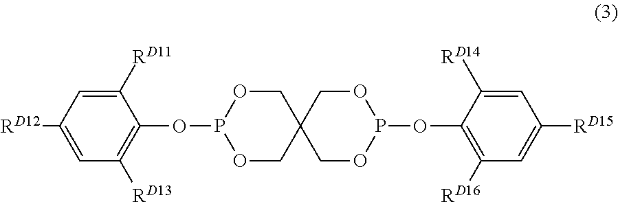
O1CC2(COP1OC1=C([RD13])C=C([RD12])C=C1[RD11])COP(OC1=C([RD16])C=C([RD15])C=C1[RD14])OC2
